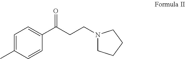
C1=C(C)C=CC(C(CCN2CCCC2)=O)=C1
